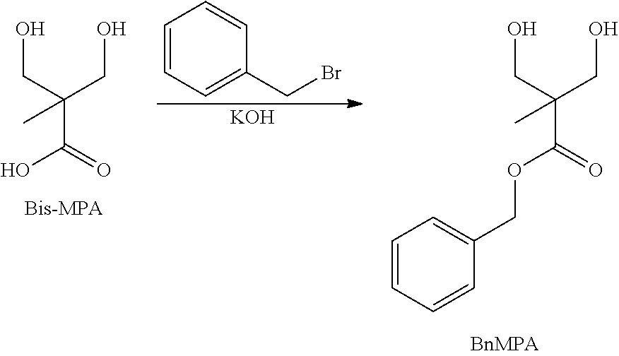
OCC(CO)(C(=O)O)C.C1=CC=C(CBr)C=C1.[KOH].OCC(CO)(C(=O)OCC1=CC=CC=C1)C
